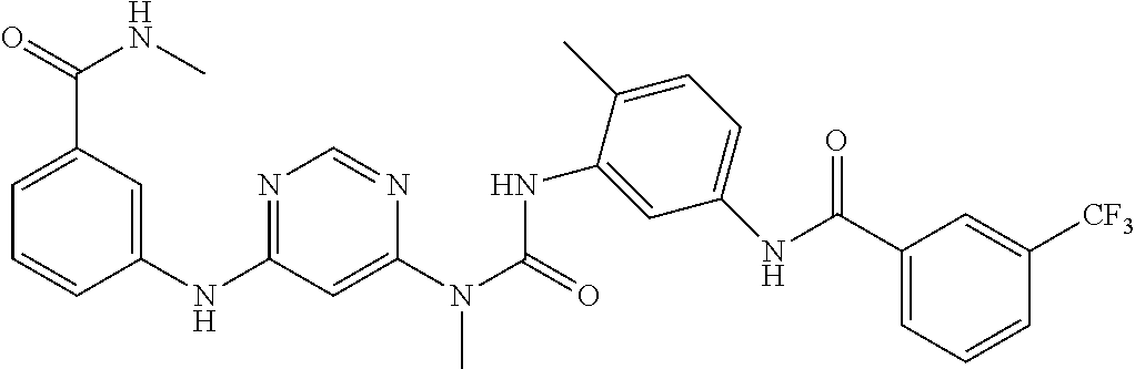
C1(NC2=NC=NC(N(C(=O)NC3=CC(NC(C4=CC=CC([CF3])=C4)=O)=CC=C3C)C)=C2)=CC(C(NC)=O)=CC=C1
